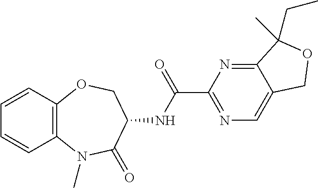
N1=C(C(NC2COC3=C(N(C)C2=O)C=CC=C3)=O)N=C2C(=C1)COC2(C)CC
